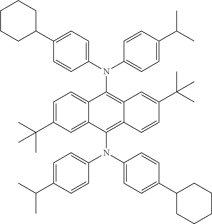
C1=C(C(C)(C)C)C=C2C(=C1)C(N(C1=CC=C(C3CCCCC3)C=C1)C1=CC=C(C(C)C)C=C1)=C1C(=C2N(C2=CC=C(C(C)C)C=C2)C2=CC=C(C3CCCCC3)C=C2)C=CC(C(C)(C)C)=C1
